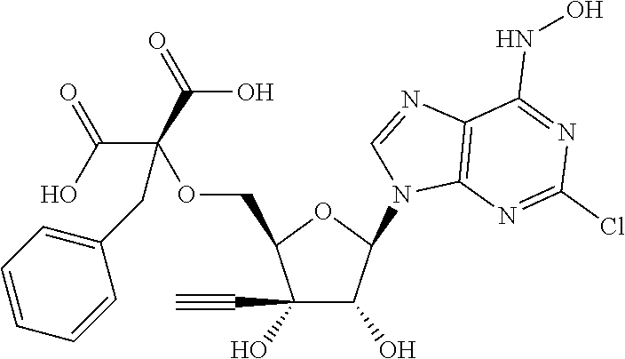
C1(O)(C#C)C(O)C(N2C3=C(N=C2)C(NO)=NC(Cl)=N3)OC1COC(C(O)=O)(C(=O)O)CC1=CC=CC=C1
